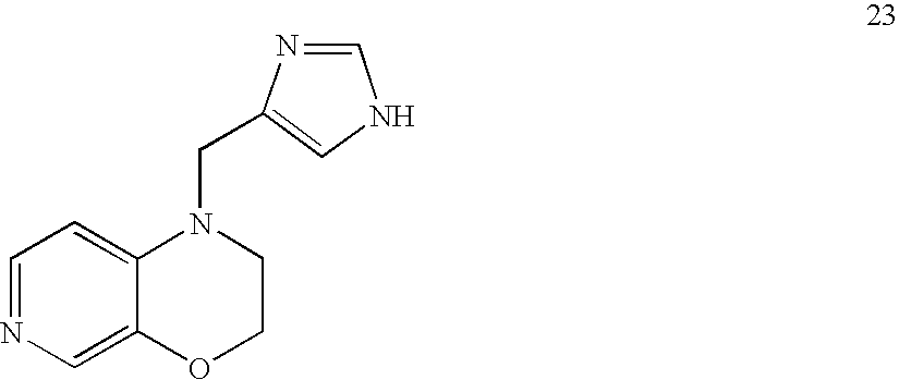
C1=NC=C2C(=C1)N(CC1=CNC=N1)CCO2
